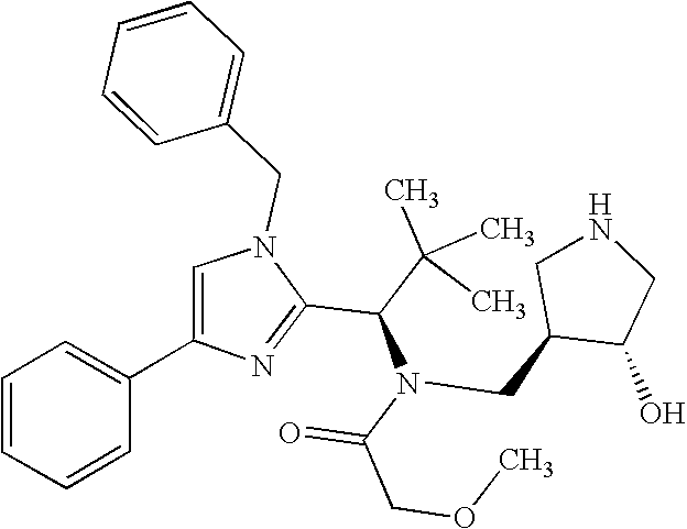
N1(CC2=CC=CC=C2)C=C(C2=CC=CC=C2)N=C1C(C(C)(C)C)N(C(COC)=O)CC1C(O)CNC1
